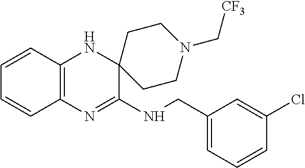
C12=C(N=C(NCC3=CC=CC(Cl)=C3)C3(N1)CCN(C[CF3])CC3)C=CC=C2
